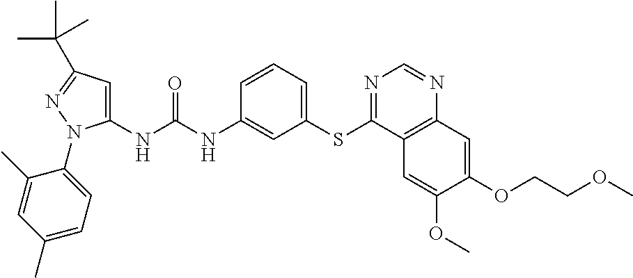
C1(NC(NC2=CC(SC3=NC=NC4=C3C=C(OC)C(OCCOC)=C4)=CC=C2)=O)=CC(C(C)(C)C)=NN1C1=CC=C(C)C=C1C
